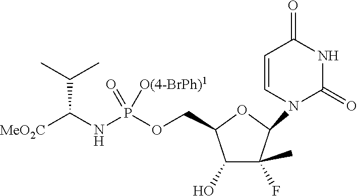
C1(O)C(F)(C)C(N2C(=O)NC(=O)C=C2)OC1COP(NC([MeO2C])C(C)C)(=O)[O(4-BrPh)1]
